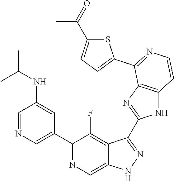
C1=NC=C(C2=NC=C3C(=C2F)C(C2=NC4=C(N2)C=CN=C4C2=CC=C(C(=O)C)S2)=NN3)C=C1NC(C)C
